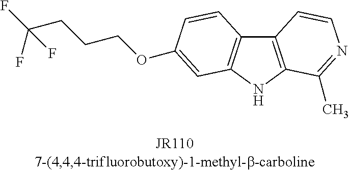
C12=C(NC3=C1C=CC(OCCCC(F)(F)F)=C3)C(C)=NC=C2
